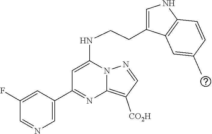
C1(C2=NC3=C([CO2H])C=NN3C(NCCC3=CNC4=C3C=C(C)C=C4)=C2)=CN=CC(F)=C1
